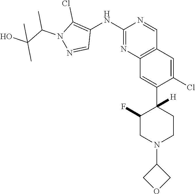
C12=C(C=C(Cl)C(C3([H])CCN(C4COC4)CC3F)=C1)C=NC(NC1=C(Cl)N(C(C)C(C)(O)C)N=C1)=N2
